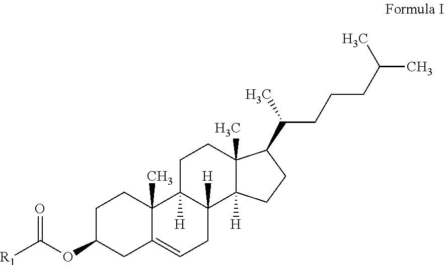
[R1]C(OC1CC2=CCC3([H])C([H])(C2(C)CC1)CCC1(C)C3([H])CCC1C(CCCC(C)C)C)=O
